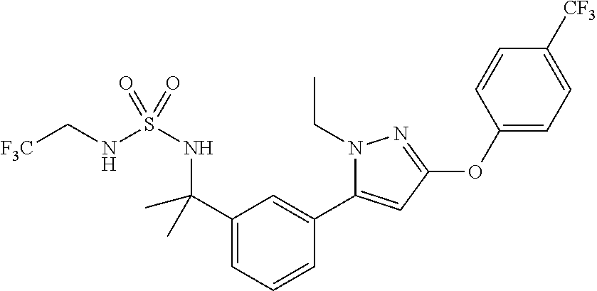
C1=CC=C(C(NS(NC[CF3])(=O)=O)(C)C)C=C1C1=CC(OC2=CC=C([CF3])C=C2)=NN1CC
